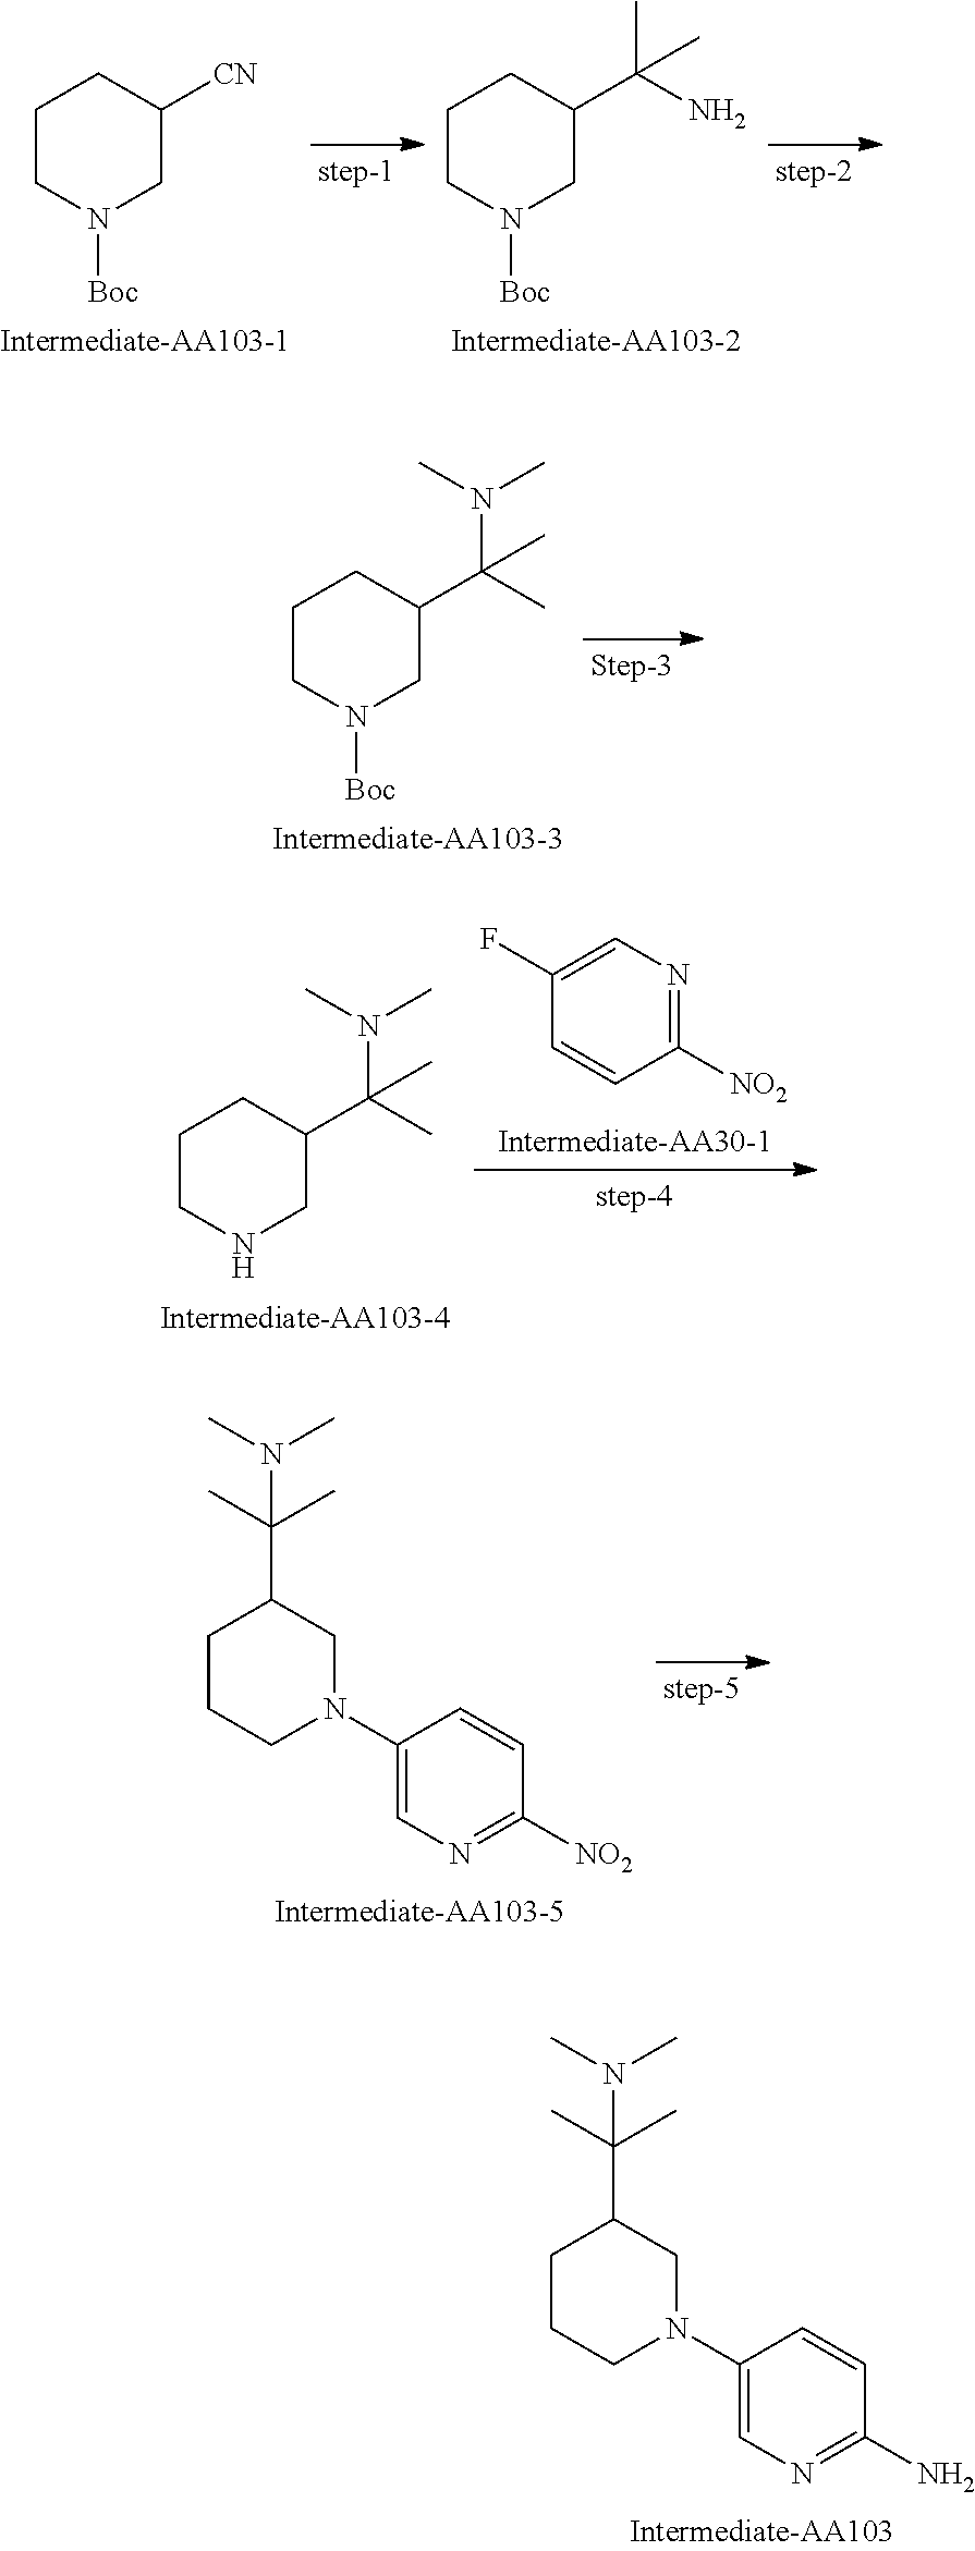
C1CN([Boc])CC([CN])C1.C1CN([Boc])CC(C(N)(C)C)C1.C1CN([Boc])CC(C(C)(N(C)C)C)C1.C1([NO2])=NC=C(N2CC(C(C)(C)N(C)C)CCC2)C=C1.C1(N)=NC=C(N2CC(C(C)(C)N(C)C)CCC2)C=C1.C1CNCC(C(C)(N(C)C)C)C1.C1([NO2])=NC=C(F)C=C1
